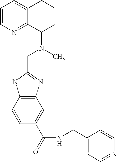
C12=C(C=CC(C(NCC3=CC=NC=C3)=O)=C1)NC(CN(C)C1CCCC3=CC=CN=C13)=N2
